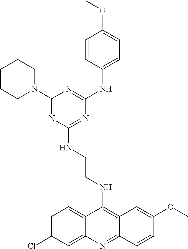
C(CNC1=NC(NC2=CC=C(OC)C=C2)=NC(N2CCCCC2)=N1)NC1=C2C(=NC3=CC(Cl)=CC=C13)C=CC(OC)=C2
